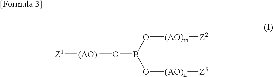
[Z1][(AO)l]OB(O[(AO)m][Z2])O[(AO)n][Z3]
